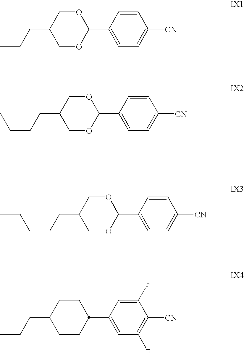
C1OC(C2=CC=C([CN])C=C2)OCC1CCC.C1OC(C2=CC=C([CN])C=C2)OCC1CCCC.C1OC(C2=CC=C([CN])C=C2)OCC1CCCCC.C1(C2CCC(CCC)CC2)=CC(F)=C([CN])C(F)=C1
